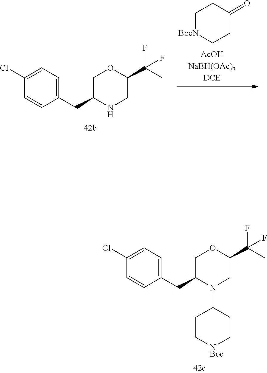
C1(CC2N(C3CC[NBoc]CC3)CC(C(C)(F)F)OC2)=CC=C(Cl)C=C1.C1(CC2NCC(C(C)(F)F)OC2)=CC=C(Cl)C=C1.C1[BocN]CCC(=O)C1
